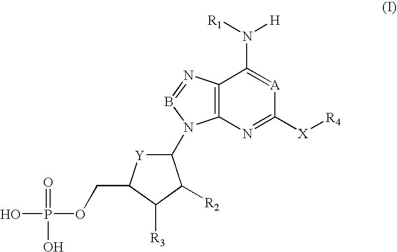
C12=C(N=BN1C1[Y]C(COP(=O)(O)O)C([R3])C1[R2])C(N([H])[R1])=[A]C([X][R4])=N2
